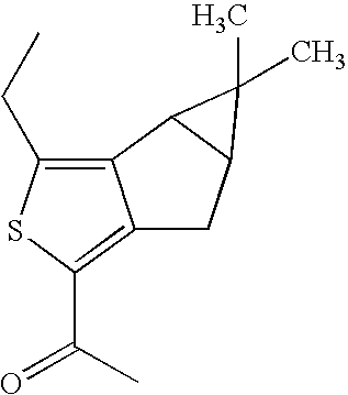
C12=C(CC)SC(C(C)=O)=C1CC1C2C1(C)C
